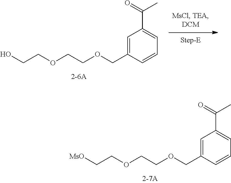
[MsO]CCOCCOCC1=CC(C(=O)C)=CC=C1.OCCOCCOCC1=CC(C(=O)C)=CC=C1
